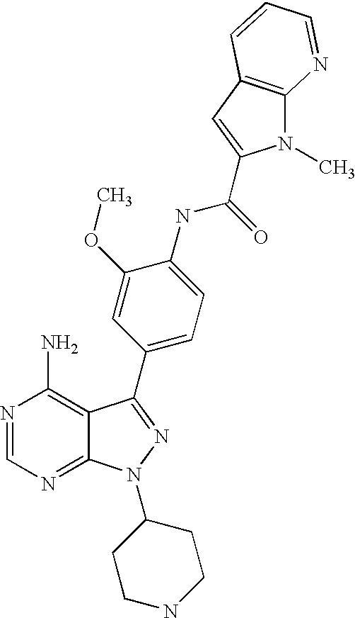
N1=CN=C2C(=C1N)C(C1=CC=C(NC(=O)C3=CC4=C(N3C)N=CC=C4)C(OC)=C1)=NN2C1CCNCC1
